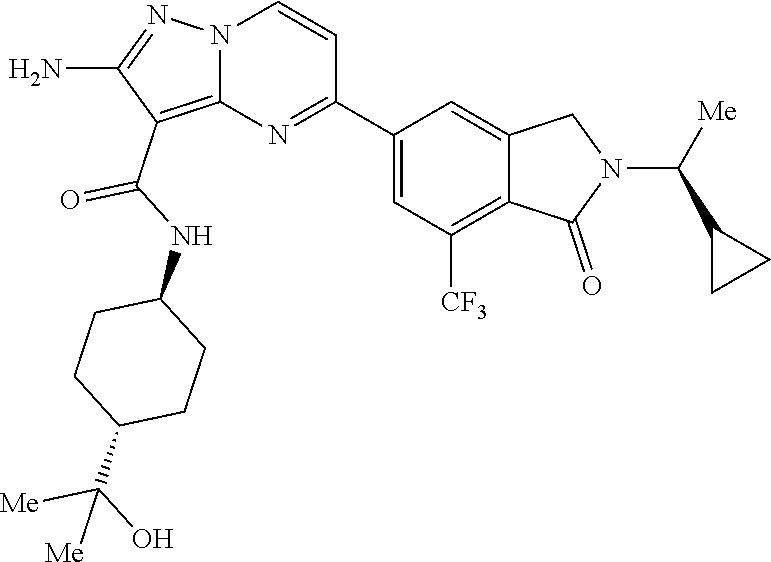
C(NC1CCC(C(O)([Me])[Me])CC1)(=O)C1=C2N(N=C1N)C=CC(C1=CC([CF3])=C3C(=C1)CN(C(C1CC1)[Me])C3=O)=N2
